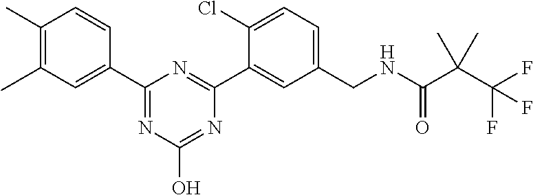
C1(C)=C(C)C=C(C2=NC(O)=NC(C3=CC(CNC(C(C(F)(F)F)(C)C)=O)=CC=C3Cl)=N2)C=C1
